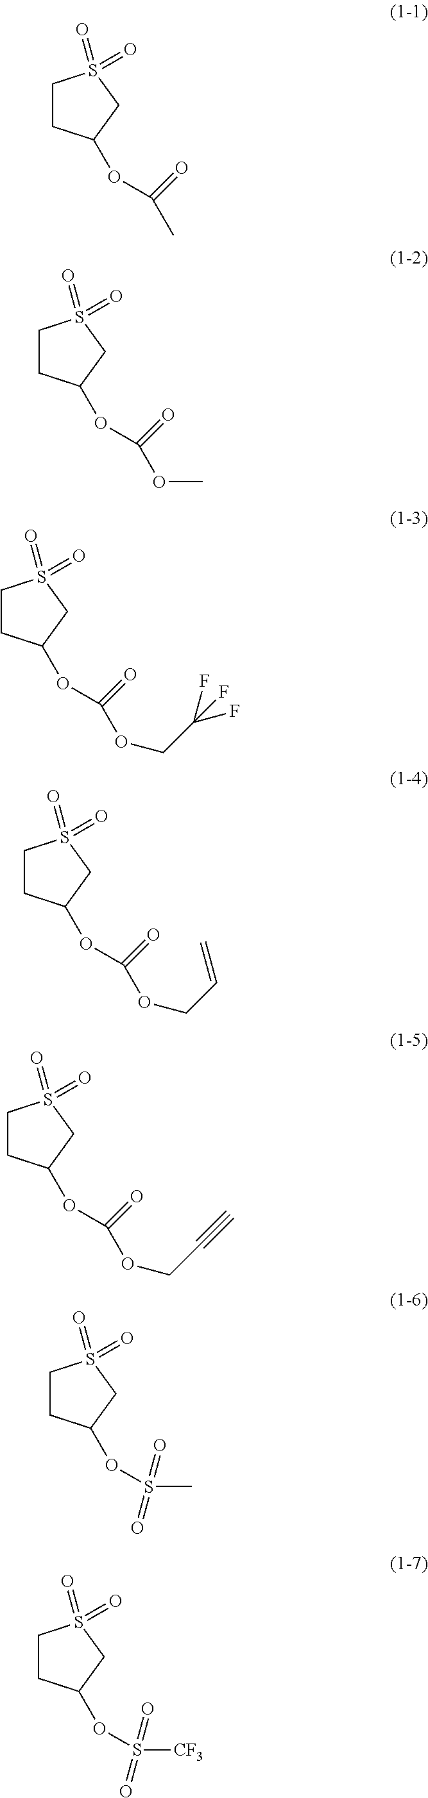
C1CC(OC(C)=O)CS1(=O)=O.C1CC(OC(OC)=O)CS1(=O)=O.C1CC(OC(OCC(F)(F)F)=O)CS1(=O)=O.C1CC(OC(OCC=C)=O)CS1(=O)=O.C1CC(OC(OCC#C)=O)CS1(=O)=O.C1CC(OS(C)(=O)=O)CS1(=O)=O.C1CC(OS([CF3])(=O)=O)CS1(=O)=O
